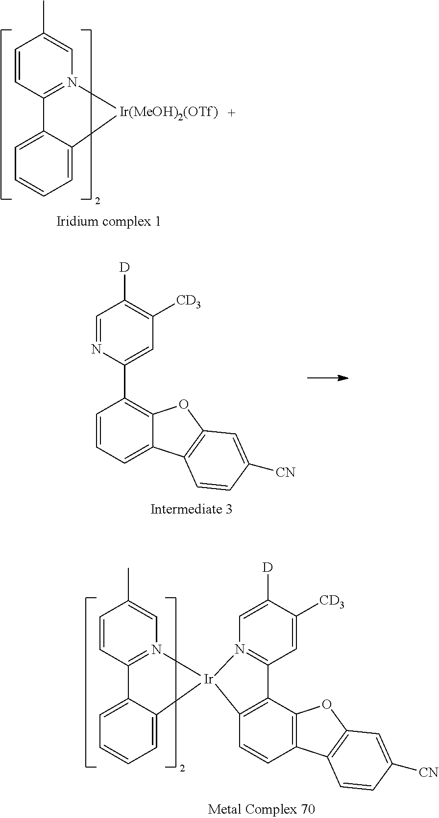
C1=CC2=N(C=C1C)[Ir(MeOH)2(OTf)]C1=CC=CC=C21.C1=NC(C2=C3C(=CC=C2)C2=C(O3)C=C([CN])C=C2)=CC([CD3])=C1[D].C1=CC2=N(C=C1C)[Ir]1(C3=CC=CC=C23)N2=C(C=C([CD3])C([D])=C2)C2=C1C=CC1=C2OC2=C1C=CC([CN])=C2
